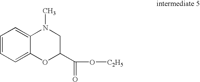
C1=CC=C2C(=C1)N(C)CC(C(O[C2H5])=O)O2
